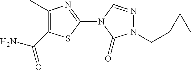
C1(CN2N=CN(C3=NC(C)=C(C(=O)N)S3)C2=O)CC1
